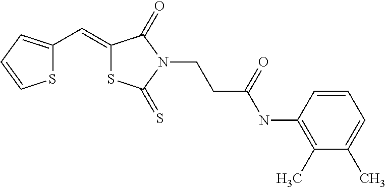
S1C(C=C2SC(=S)N(CCC(NC3=C(C)C(C)=CC=C3)=O)C2=O)=CC=C1
